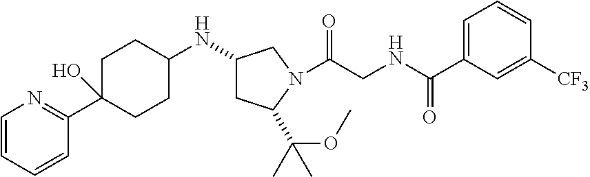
C1=CC=CC(C2(O)CCC(NC3CC(C(C)(OC)C)N(C(CNC(C4=CC=CC([CF3])=C4)=O)=O)C3)CC2)=N1
